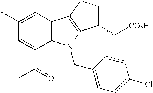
C1(F)=CC2=C(C(C(=O)C)=C1)N(CC1=CC=C(Cl)C=C1)C1=C2CCC1C[CO2H]
